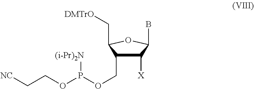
C1([X])C(COP(OCC[NC])[(i-Pr)2N])C(C[DMTrO])OC1B
